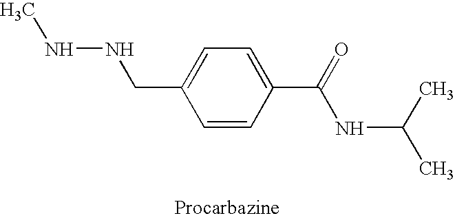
CNNCC1=CC=C(C(=O)NC(C)C)C=C1
